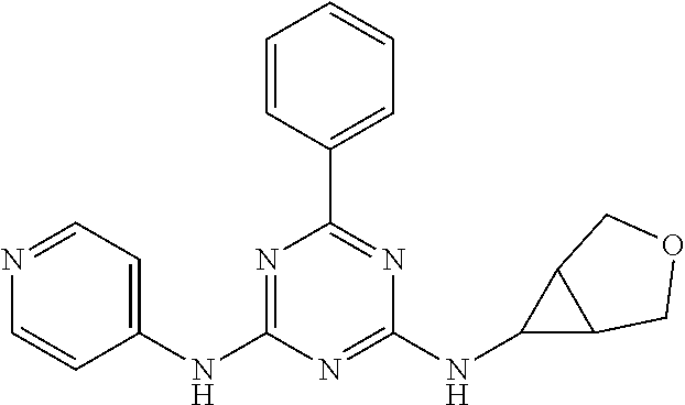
N1=CC=C(NC2=NC(C3=CC=CC=C3)=NC(NC3C4C3COC4)=N2)C=C1
